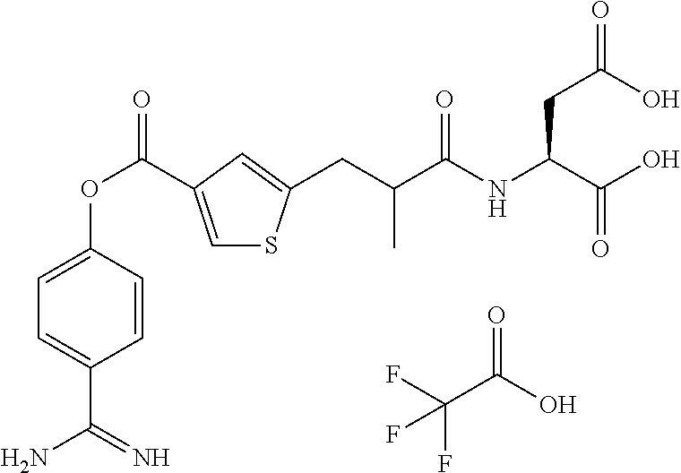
FC(C(O)=O)(F)F.C1=C(C(OC2=CC=C(C(=N)N)C=C2)=O)C=C(CC(C(NC(C(O)=O)CC(=O)O)=O)C)S1
